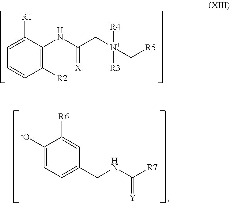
C1=C([R1])C(NC(C[N+](C[R5])([R3])[R4])=[X])=C([R2])C=C1.C1([-O])=CC=C(CNC([R7])=[Y])C=C1[R6]
